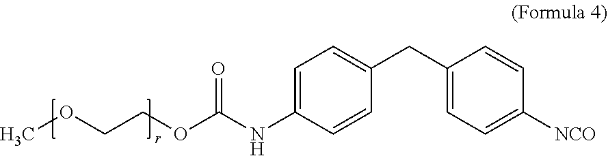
COCCOC(NC1=CC=C(CC2=CC=C([NCO])C=C2)C=C1)=O
